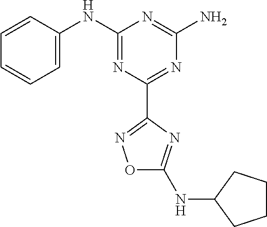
C1=CC(NC2=NC(C3=NOC(NC4CCCC4)=N3)=NC(N)=N2)=CC=C1
